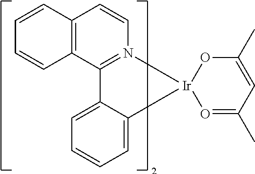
C12=C(C3=N(C=C1)[Ir]1(C4=CC=CC=C34)O=C(C)C=C(C)O1)C=CC=C2
